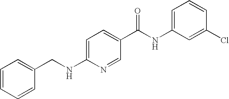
C1=C(NCC2=CC=CC=C2)N=CC(C(NC2=CC=CC(Cl)=C2)=O)=C1
